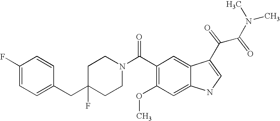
C1(F)=CC=C(CC2(F)CCN(C(C3=C(OC)C=C4C(=C3)C(C(C(N(C)C)=O)=O)=CN4)=O)CC2)C=C1
